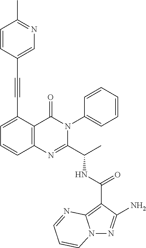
N(C(C1=NC2=C(C(=O)N1C1=CC=CC=C1)C(C#CC1=CN=C(C)C=C1)=CC=C2)C)C(C1=C2N(N=C1N)C=CC=N2)=O
